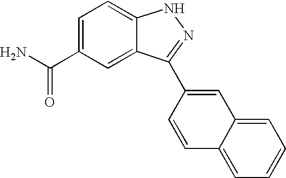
C1=C(C(N)=O)C=C2C(=C1)NN=C2C1=CC2=CC=CC=C2C=C1
